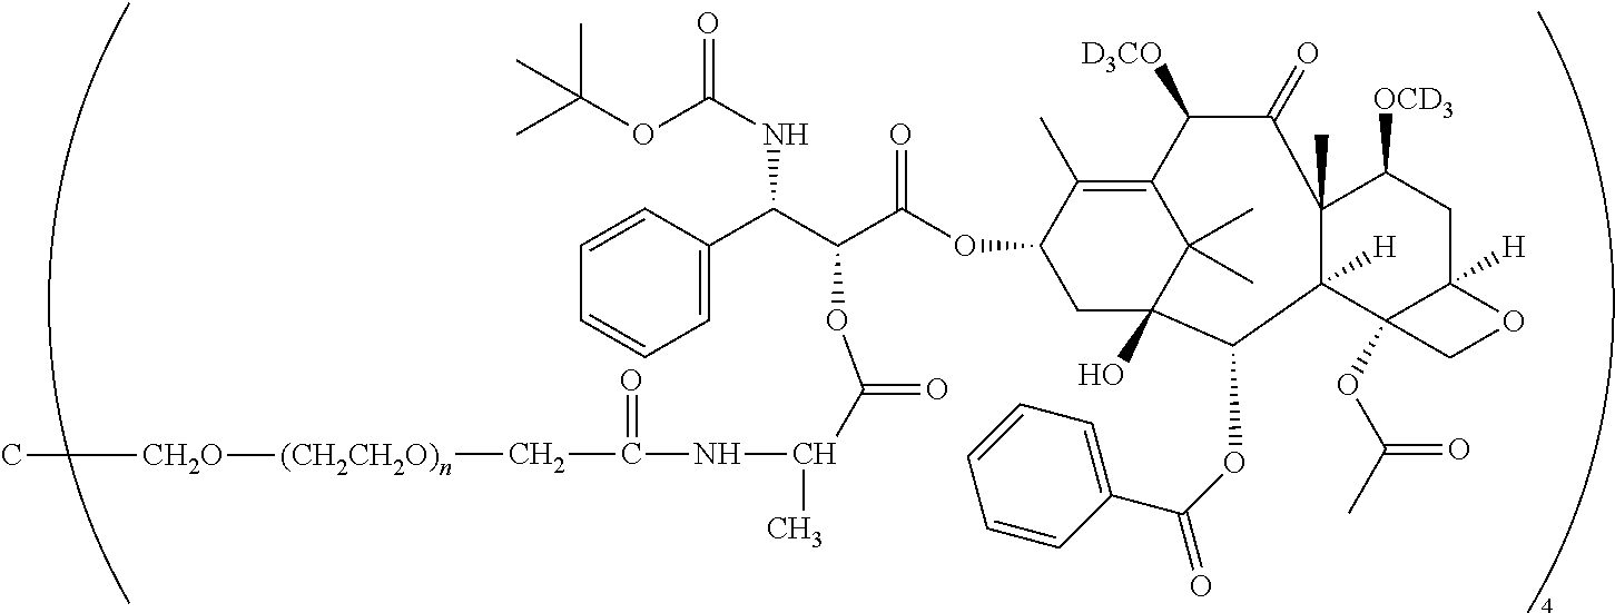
C1=C(C(C(C(OC2C(C)=C3C(C)(C)C(O)(C2)C(OC(C2=CC=CC=C2)=O)C2([H])C(C)(C(=O)C3[D3CO])C([OCD3])CC3([H])C2(OC(C)=O)CO3)=O)OC(C(C)NC(=O)C[(CH2CH2O)n][CH2O]C)=O)NC(=O)OC(C)(C)C)C=CC=C1
